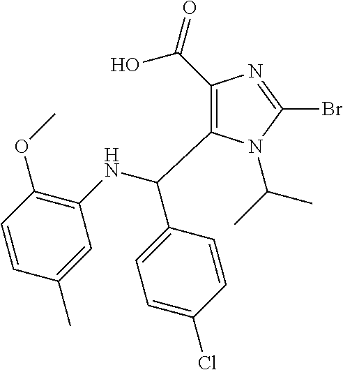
C1(C(=O)O)=C(C(NC2=C(OC)C=CC(C)=C2)C2=CC=C(Cl)C=C2)N(C(C)C)C(Br)=N1
